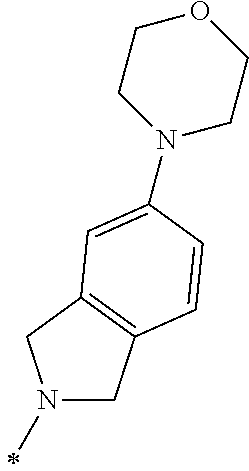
N1(C)CC2=C(C1)C=C(N1CCOCC1)C=C2
